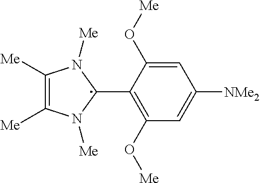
C1([Me])=C([Me])N([Me])C(C2=C(O[Me])C=C([NMe2])C=C2O[Me])N1[Me]
